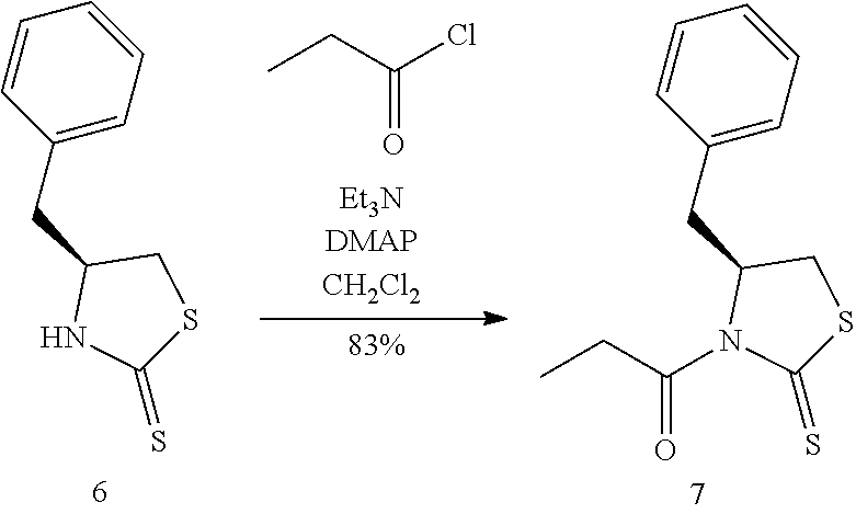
CCC(Cl)=O.C1(CC2NC(=S)SC2)=CC=CC=C1.C1(CC2N(C(CC)=O)C(=S)SC2)=CC=CC=C1
